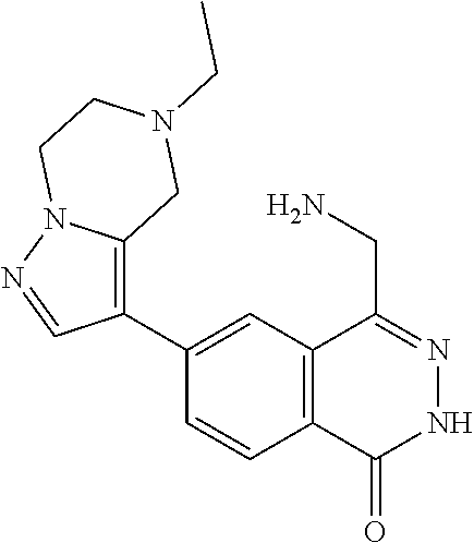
C1(C2=C3N(N=C2)CCN(CC)C3)=CC2=C(C=C1)C(=O)NN=C2CN
